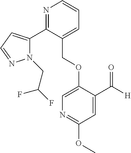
C(OC1=CN=C(OC)C=C1C([H])=O)C1=CC=CN=C1C1=CC=NN1CC(F)F
